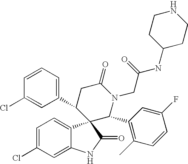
C1=C(Cl)C=C2C(=C1)C1(C(=O)N2)C(C2=CC=CC(Cl)=C2)CC(=O)N(CC(=O)NC2CCNCC2)C1C1=C(C)C=CC(F)=C1
